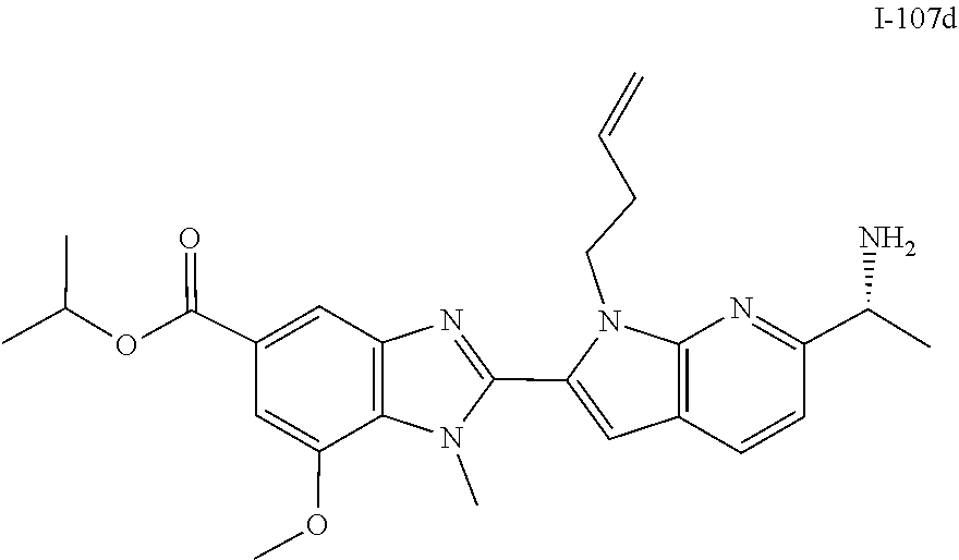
C12=C(N=C(C(C)N)C=C1)N(CCC=C)C(C1=NC3=C(N1C)C(OC)=CC(C(OC(C)C)=O)=C3)=C2
